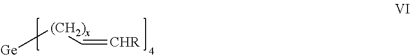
C(=[CHR])[(CH2)x][Ge]
